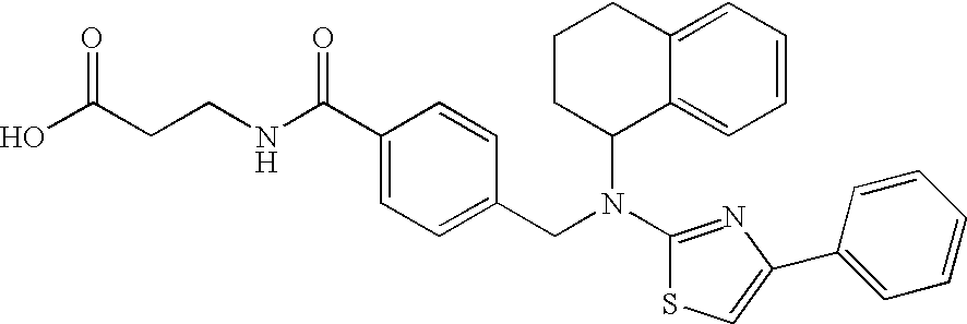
C(CCNC(C1=CC=C(CN(C2CCCC3=CC=CC=C23)C2=NC(C3=CC=CC=C3)=CS2)C=C1)=O)(O)=O
